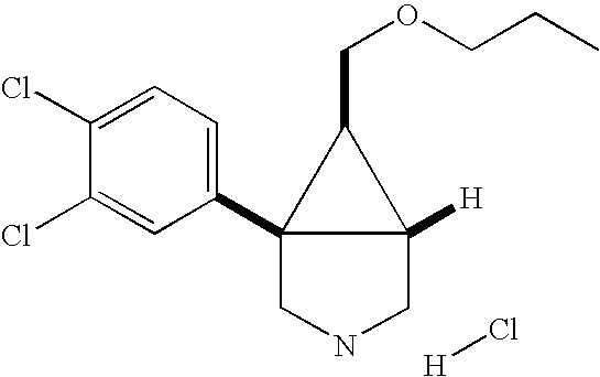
C12(C3=CC=C(Cl)C(Cl)=C3)CNCC1([H])C2COCCC.[H]Cl
